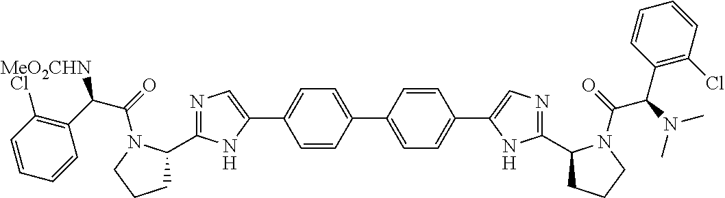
C1=CC(C2=CN=C(C3CCCN3C(=O)C(C3=C(Cl)C=CC=C3)[MeO2CHN])N2)=CC=C1C1=CC=C(C2=CN=C(C3CCCN3C(=O)C(C3=C(Cl)C=CC=C3)N(C)C)N2)C=C1
